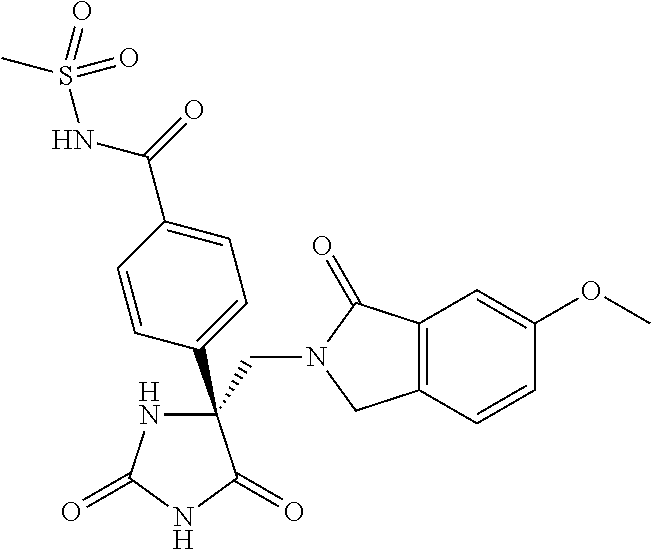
C(C1(C2=CC=C(C(NS(C)(=O)=O)=O)C=C2)NC(=O)NC1=O)N1CC2=C(C1=O)C=C(OC)C=C2
